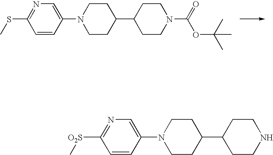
S(C1=NC=C(N2CCC(C3CCN(C(=O)OC(C)(C)C)CC3)CC2)C=C1)C.[O2S](C1=NC=C(N2CCC(C3CCNCC3)CC2)C=C1)C
